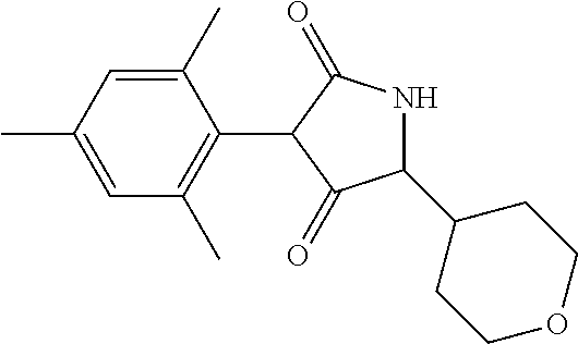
C1(C)=CC(C)=CC(C)=C1C1C(=O)NC(C2CCOCC2)C1=O
